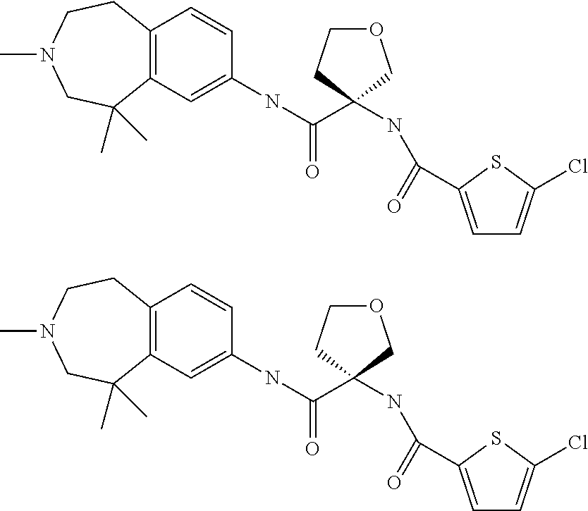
C12=C(C=C(NC(=O)C3(NC(=O)C4=CC=C(Cl)S4)CCOC3)C=C1)C(C)(C)CN(C)CC2.C12=C(C=C(NC(=O)C3(NC(=O)C4=CC=C(Cl)S4)CCOC3)C=C1)C(C)(C)CN(C)CC2
